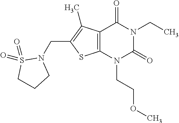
C12=C(N(CCOC)C(=O)N(CC)C1=O)SC(CN1CCCS1(=O)=O)=C2C
